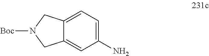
C1(N)=CC=C2C(=C1)CN([Boc])C2
